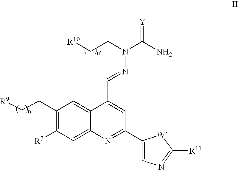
C1(CC[R9])=C([R7])C=C2C(=C1)C(C=NN(C(=[Y])N)CC[R10])=CC(C1=CN=C([R11])[W]1)=N2
